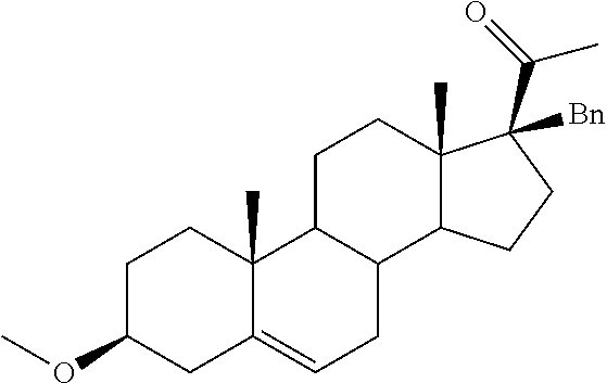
O(C1CC2=CCC3C(C2(C)CC1)CCC1(C)C3CCC1(C(C)=O)[Bn])C
